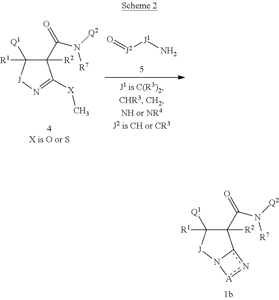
C1([R2])(C(N([Q2])[R7])=O)C([R1])([Q1])[J]N2c1n[A]2.C1([R2])(C(N([Q2])[R7])=O)C([R1])([Q1])[J]N=C1[X]C.O=[J2][J1]N
